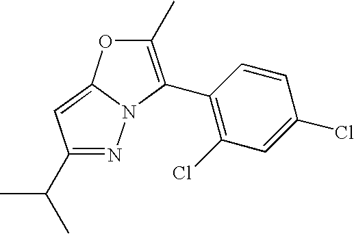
N1=C(C(C)C)C=C2N1C(C1=C(Cl)C=C(Cl)C=C1)=C(C)O2
